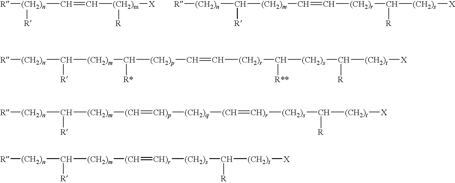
C(=C[(CH2)m]([X])[R])[(CH2)n]([R])[R].C([(CH2)n][R])([(CH2)m]C=C[(CH2)r]C([(CH2)s][X])[R])[R].C([(CH2)n][R])([(CH2)m]C([(CH2)p]C=C[(CH2)r]C([(CH2)s]C([(CH2)t][X])[R])[R**])[R*])[R].C([(CH2)n][R])([(CH2)m][(CH]=[CH)p][(CH2)q][(CH]=[CH)r][(CH2)s]C([R])[(CH2)t][X])[R].C([(CH2)n][R])([(CH2)m][(CH]=[CH)r][(CH2)s]C([R])[(CH2)t][X])[R]
